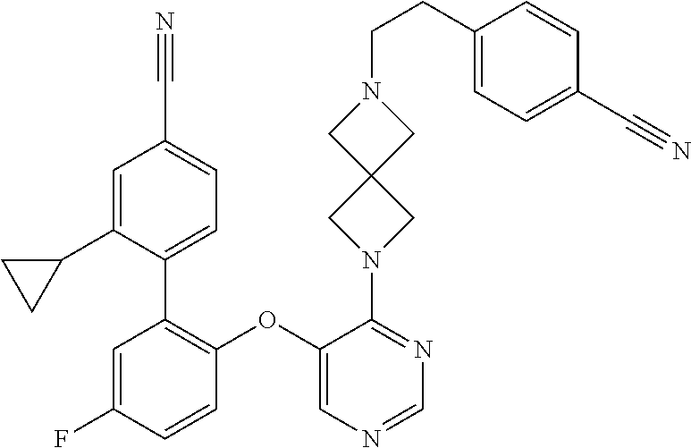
C1=C(F)C=CC(OC2=CN=CN=C2N2CC3(C2)CN(CCC2=CC=C(C#N)C=C2)C3)=C1C1=CC=C(C#N)C=C1C1CC1
